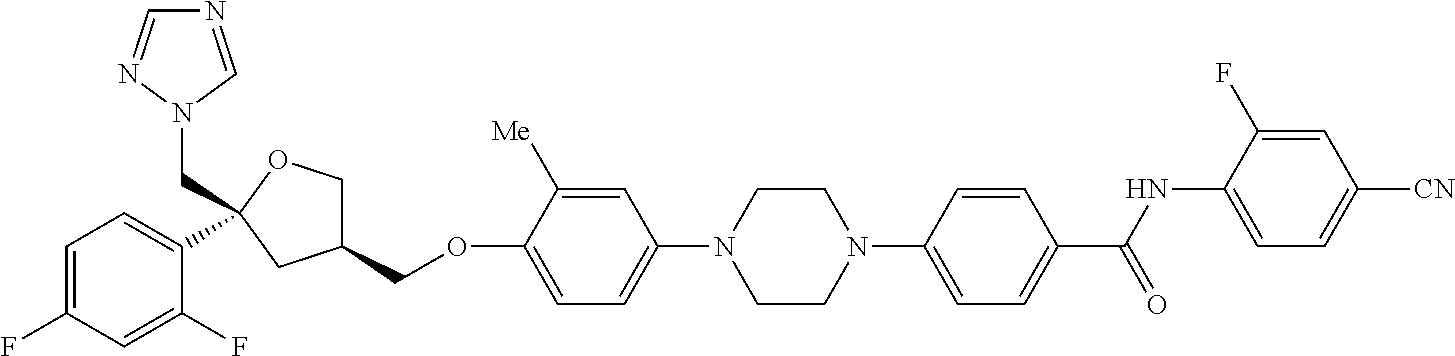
C1=C(F)C=C(F)C(C2(CN3N=CN=C3)OCC(COC3=CC=C(N4CCN(C5=CC=C(C(NC6=CC=C([CN])C=C6F)=O)C=C5)CC4)C=C3[Me])C2)=C1
